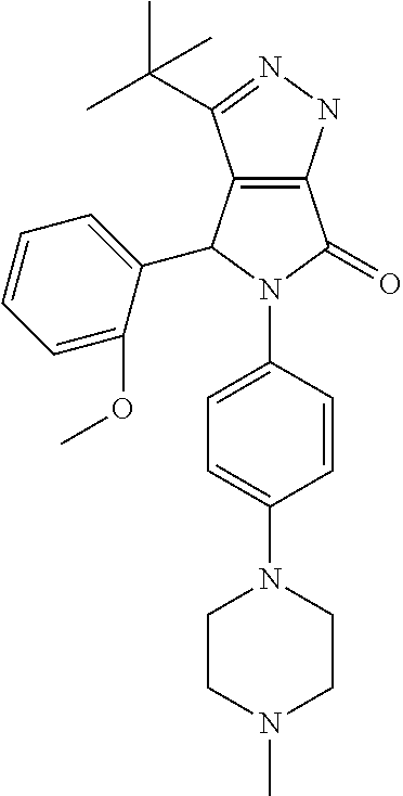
C12=C(NN=C1C(C)(C)C)C(=O)N(C1=CC=C(N3CCN(C)CC3)C=C1)C2C1=CC=CC=C1OC
